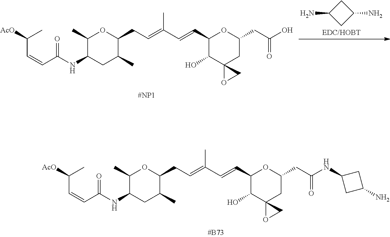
C(C=CC(=O)NC1CC(C)C(CC=C(C=CC2C(O)C3(CC(CC(NC4CC(N)C4)=O)O2)OC3)C)OC1C)(C)[AcO].C(C=CC(=O)NC1CC(C)C(CC=C(C=CC2C(O)C3(CC(CC(O)=O)O2)OC3)C)OC1C)(C)[AcO].C1C(N)CC1N
